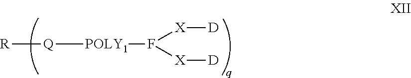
[Q]([POLY1]F([X][D])[X][D])[R]
